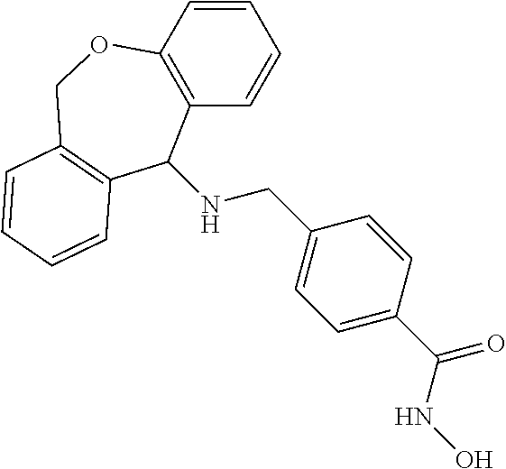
C1=CC2=C(C=C1)C(NCC1=CC=C(C(=O)NO)C=C1)C1=C(CO2)C=CC=C1
